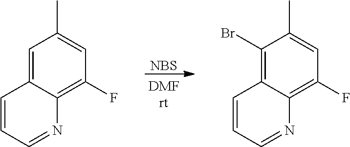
[NBS].C1=C2C(=C(F)C=C1C)N=CC=C2.C1(Br)=C2C(=C(F)C=C1C)N=CC=C2
